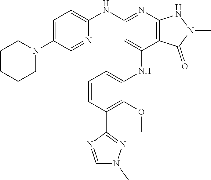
C1(NC2=NC3=C(C(NC4=CC=CC(C5=NN(C)C=N5)=C4OC)=C2)C(=O)N(C)N3)=CC=C(N2CCCCC2)C=N1
